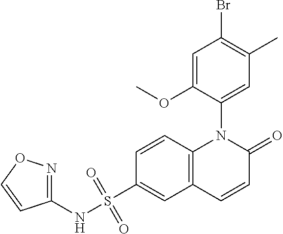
C1=C(OC)C(N2C3=C(C=C(S(NC4=NOC=C4)(=O)=O)C=C3)C=CC2=O)=CC(C)=C1Br
